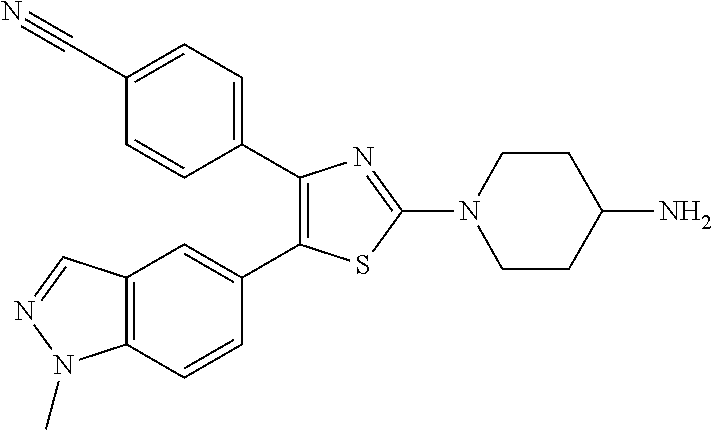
C1(C2=CC=C(C#N)C=C2)=C(C2=CC3=C(C=C2)N(C)N=C3)SC(N2CCC(N)CC2)=N1
